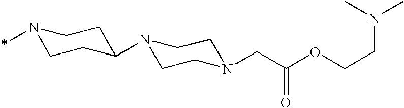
N1(*)CCC(N2CCN(CC(OCCN(C)C)=O)CC2)CC1
